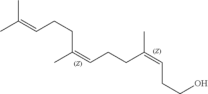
CC(=CCCC(C)=CCCC(=CCCO)C)C
